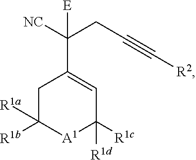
C1C([R1a])([R1b])[A1]C([R1c])([R1d])C=C1C([NC])(CC#C[R2])[E]
